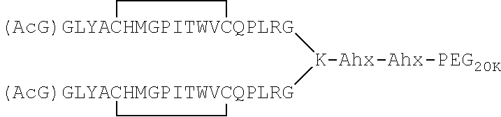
[(AcG)GLYACHMGPITWVCQPLRG]1([K-Ahx-Ahx-PEG20K][(AcG)GLYACHMGPITWVCQPLRG]2CC2)CC1
